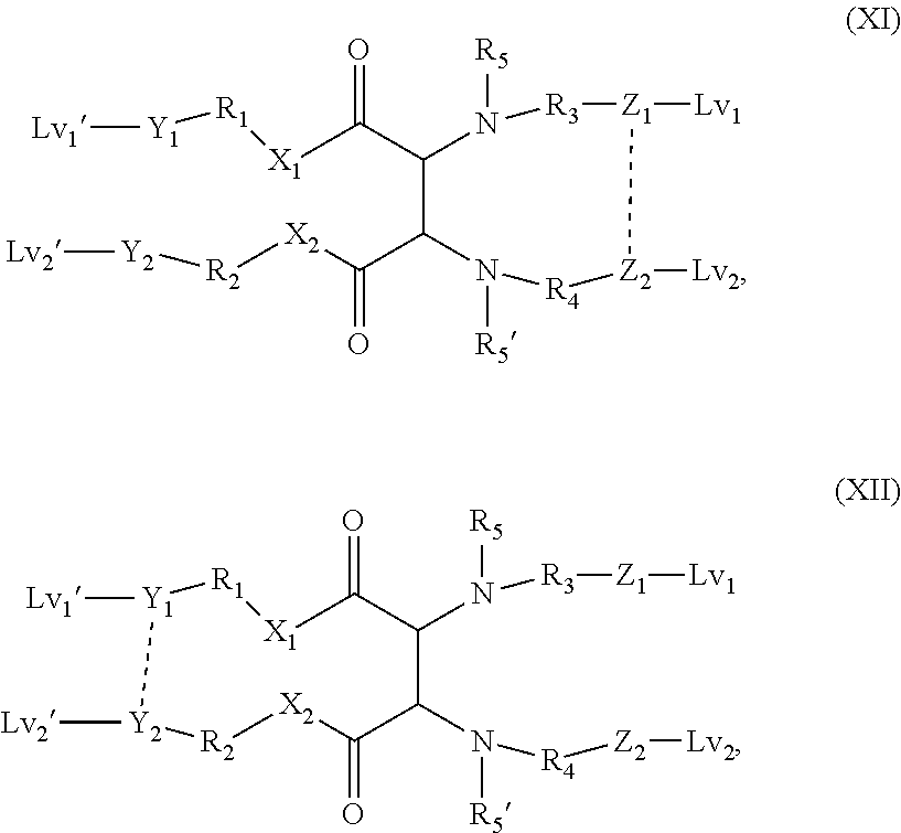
[X1](C(C1C(C([X2][R2][Y2][Lv2])=O)N([R5])[R4][Z2]([Lv2])[Z1]([Lv1])[R3]N1[R5])=O)[R1][Y1][Lv1].[X1]1C(=O)C(N([R3][Z1][Lv1])[R5])C(N([R4][Z2][Lv2])[R5])C(=O)[X2][R2][Y2]([Lv2])[Y1]([Lv1])[R1]1
